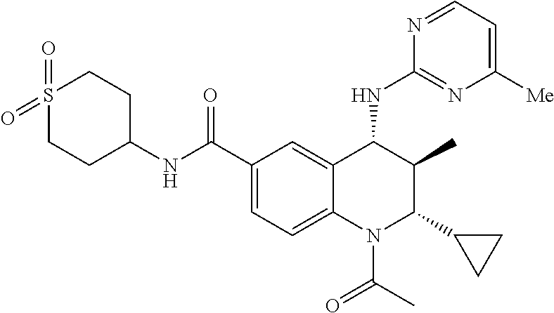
C12=CC(C(NC3CCS(=O)(=O)CC3)=O)=CC=C1N(C(C)=O)C(C1CC1)C(C)C2NC1=NC([Me])=CC=N1
